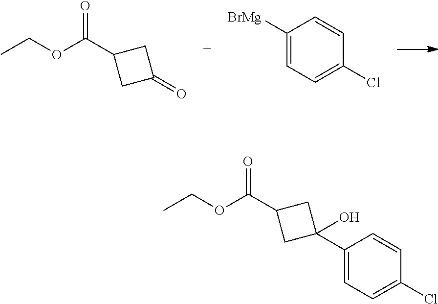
O=C1CC(C(OCC)=O)C1.C1([BrMg])=CC=C(Cl)C=C1.C1(C2(O)CC(C(OCC)=O)C2)=CC=C(Cl)C=C1
